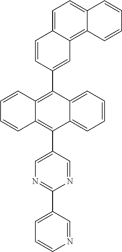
C1(C2=C3C(=C(C4=CN=C(C5=CC=CN=C5)N=C4)C4=CC=CC=C24)C=CC=C3)=CC2=C3C(=CC=C2C=C1)C=CC=C3
